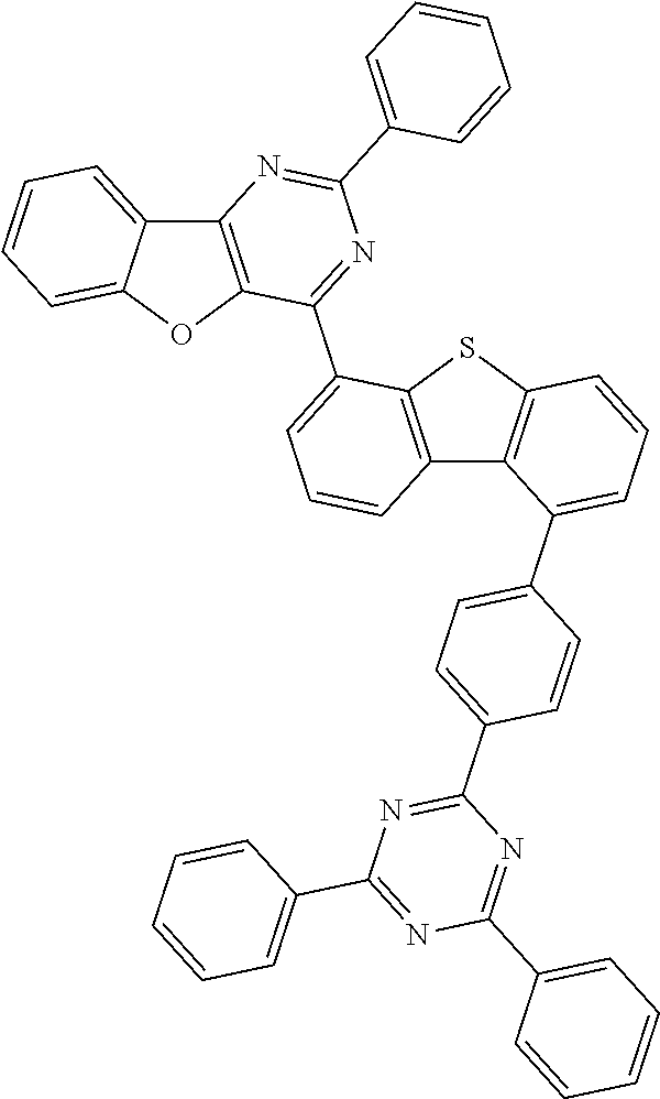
C12=C(OC3=CC=CC=C13)C(C1=CC=CC3=C1SC1=C3C(C3=CC=C(C4=NC(C5=CC=CC=C5)=NC(C5=CC=CC=C5)=N4)C=C3)=CC=C1)=NC(C1=CC=CC=C1)=N2
